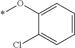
*OC1=CC=CC=C1Cl
